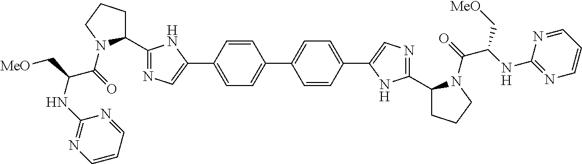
C1(C2=NC=C(C3=CC=C(C4=CC=C(C5=CN=C(C6CCCN6C(C(NC6=NC=CC=N6)C[MeO])=O)N5)C=C4)C=C3)N2)CCCN1C(=O)C(NC1=NC=CC=N1)C[MeO]
